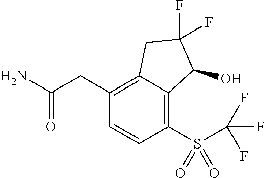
C(C1=C2C(=C(S(=O)(=O)C(F)(F)F)C=C1)C(O)C(F)(F)C2)C(N)=O
